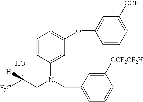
C1=CC(N(CC2=CC=CC([OCF2CF2H])=C2)CC(O)([F3C])[H])=CC(OC2=CC([OCF3])=CC=C2)=C1
